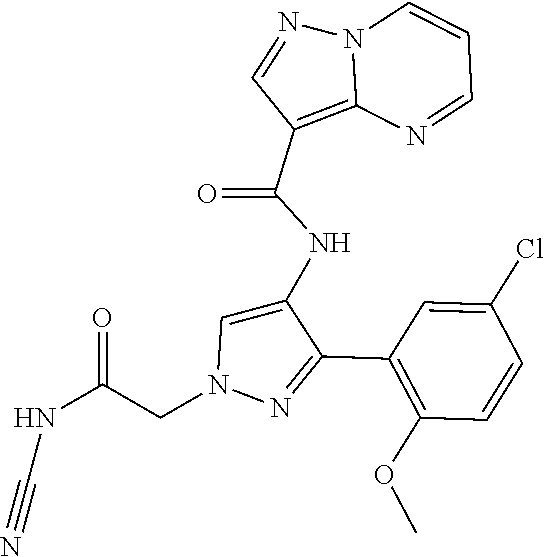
C1(C2=NN(CC(NC#N)=O)C=C2NC(C2=C3N(N=C2)C=CC=N3)=O)=C(OC)C=CC(Cl)=C1
